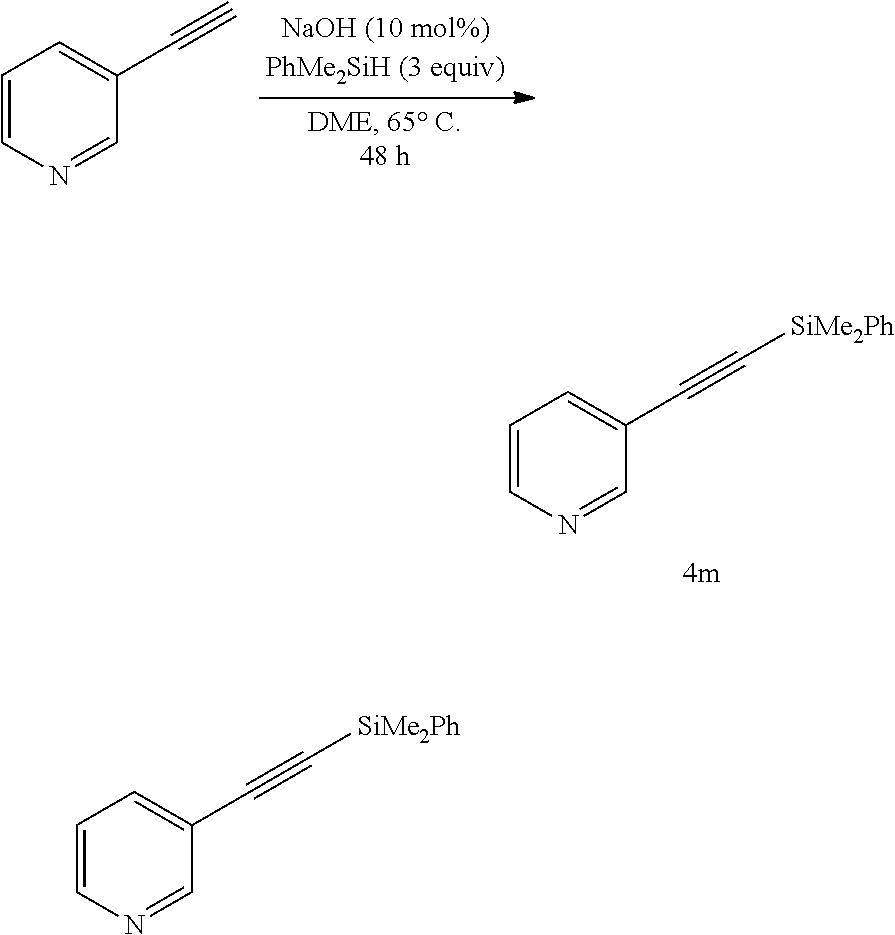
C1=CN=CC(C#C)=C1.C1(C#C[SiMe2Ph])=CC=CN=C1.C1(C#C[SiMe2Ph])=CC=CN=C1
